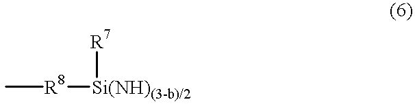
C[R8][Si(NH)(3-b)/2][R7]
